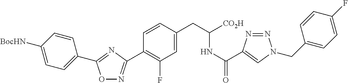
O1N=C(C2=C(F)C=C(CC(NC(=O)C3=CN(CC4=CC=C(F)C=C4)N=N3)[CO2H])C=C2)N=C1C1=CC=C([BocHN])C=C1
